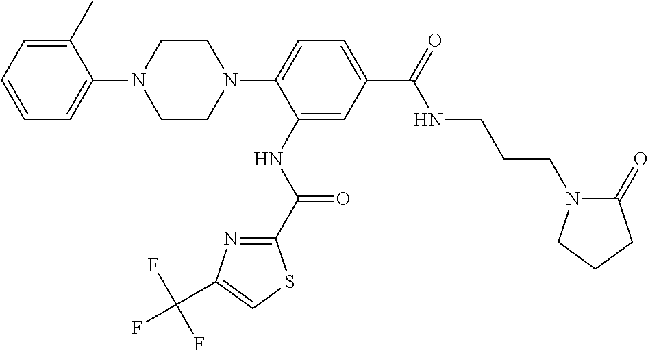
C1CN(C2=CC=C(C(=O)NCCCN3C(=O)CCC3)C=C2NC(=O)C2=NC(C(F)(F)F)=CS2)CCN1C1=CC=CC=C1C
